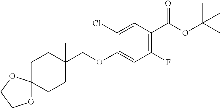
C1(Cl)=CC(C(OC(C)(C)C)=O)=C(F)C=C1OCC1(C)CCC2(CC1)OCCO2
